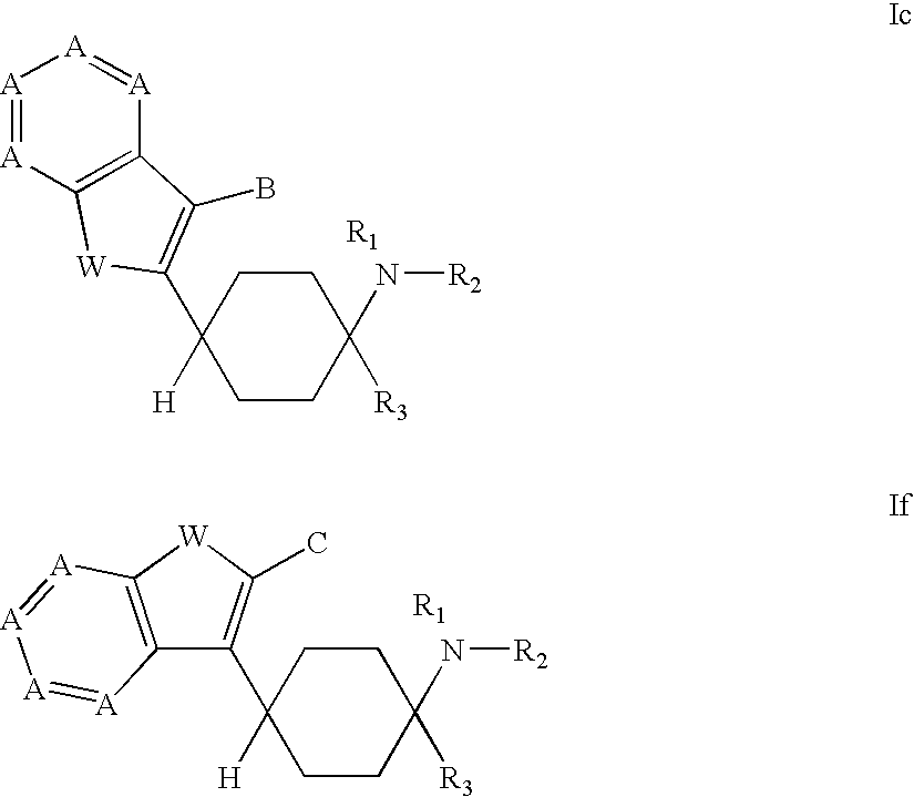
C1CC([H])(C2=C(B)C3=C([A]=[A][A]=[A]3)[W]2)CCC1(N[R2])[R3].[R1].[R1].C1CC([H])(C2=C(C)[W]C3=C2[A]=[A][A]=[A]3)CCC1(N[R2])[R3]
